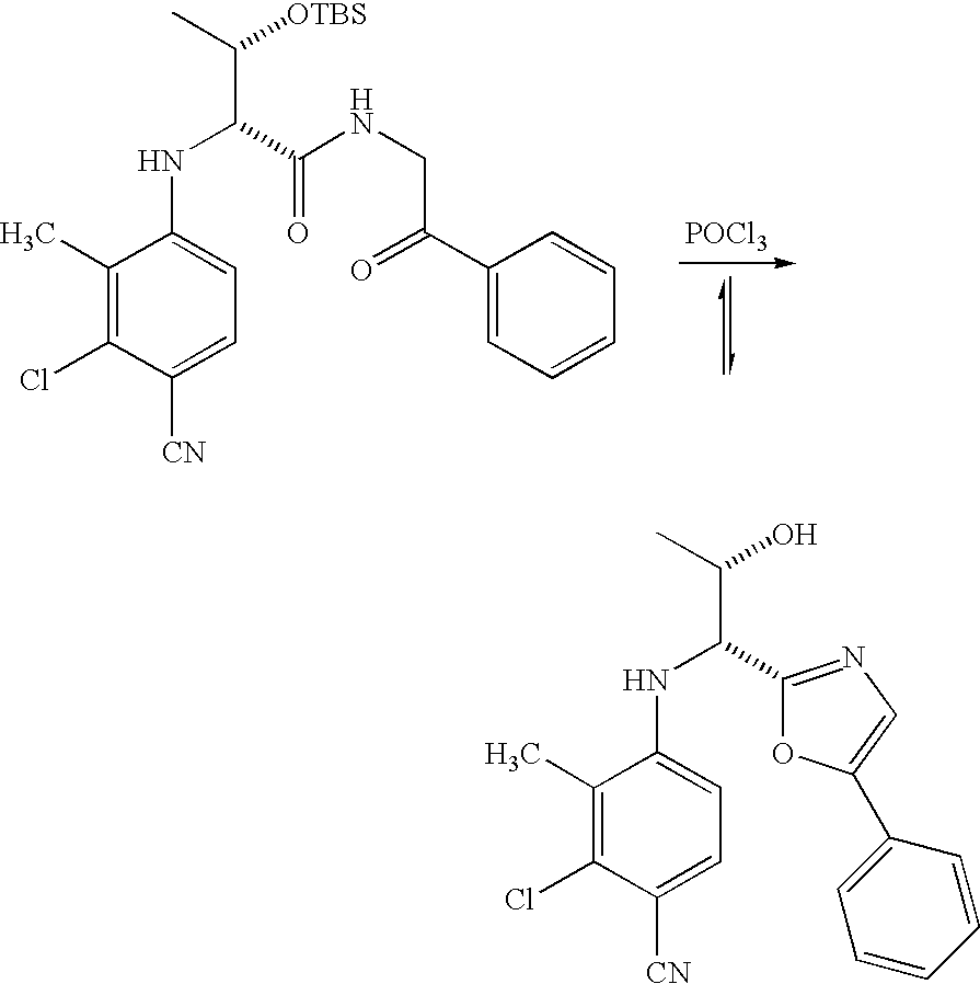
[POCl3].C1(C)=C(Cl)C([CN])=CC=C1NC(C(C)[OTBS])C(NCC(C1=CC=CC=C1)=O)=O.C1(C)=C(Cl)C([CN])=CC=C1NC(C(C)O)C1=NC=C(C2=CC=CC=C2)O1
